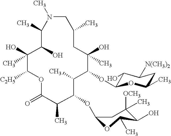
N1(C)CC(C)CC(O)(C)C(OC2C(O)C([N(CH3)2])CC(C)O2)C(C)C(OC2OC(C)C(O)C([OCH3])(C)C2)C(C)C(=O)OC([C2H5])C(O)(C)C(O)C1C
